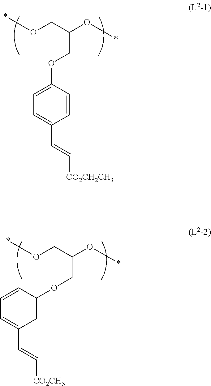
C1=C(OCC(CO*)O*)C=CC(C=C[CO2CH2CH3])=C1.C1=CC(OCC(CO*)O*)=CC(C=C[CO2CH3])=C1
